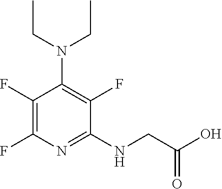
C1(F)=C(F)N=C(NCC(O)=O)C(F)=C1N(CC)CC
